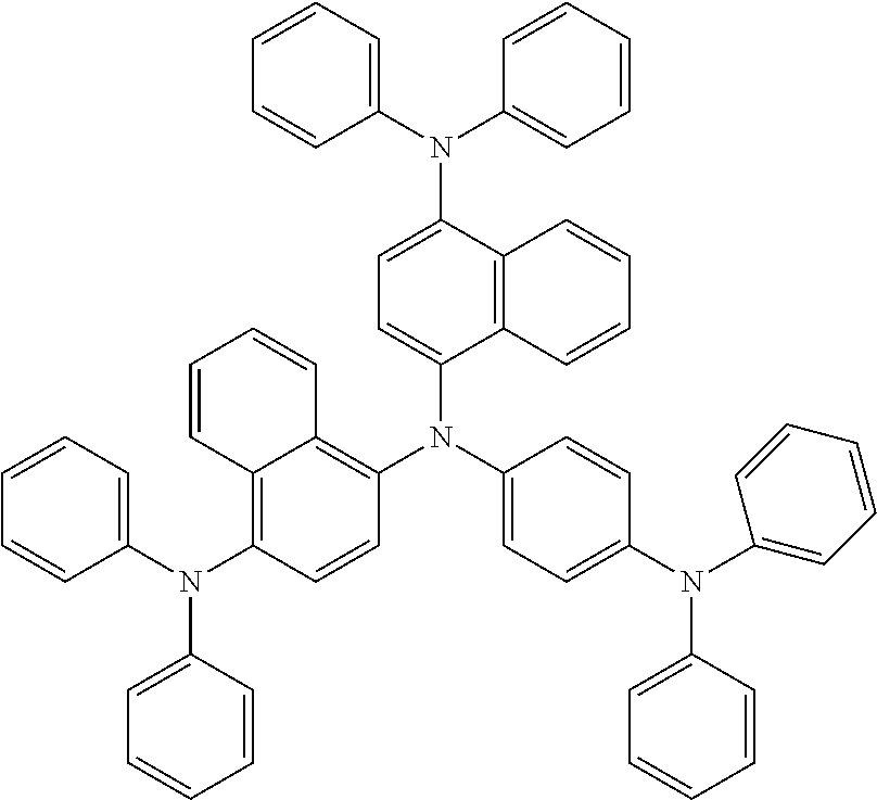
C1(N(C2=CC=CC=C2)C2=CC=C(N(C3=CC=C(N(C4=CC=CC=C4)C4=CC=CC=C4)C=C3)C3=C4C(=C(N(C5=CC=CC=C5)C5=CC=CC=C5)C=C3)C=CC=C4)C3=C2C=CC=C3)=CC=CC=C1
